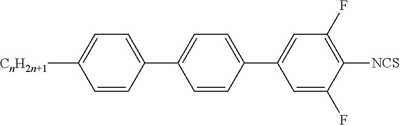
C1=CC(C2=CC=C(C3=CC(F)=C([NCS])C(F)=C3)C=C2)=CC=C1[CnH2n+1]
